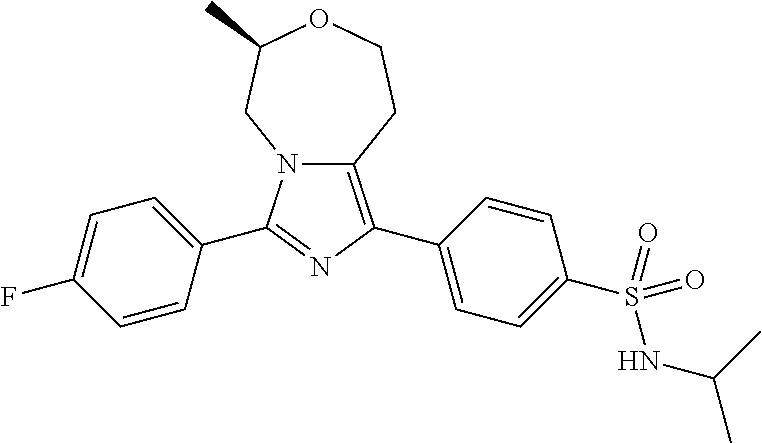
C1=CC(C2=NC(C3=CC=C(S(=O)(NC(C)C)=O)C=C3)=C3N2CC(C)OCC3)=CC=C1F
